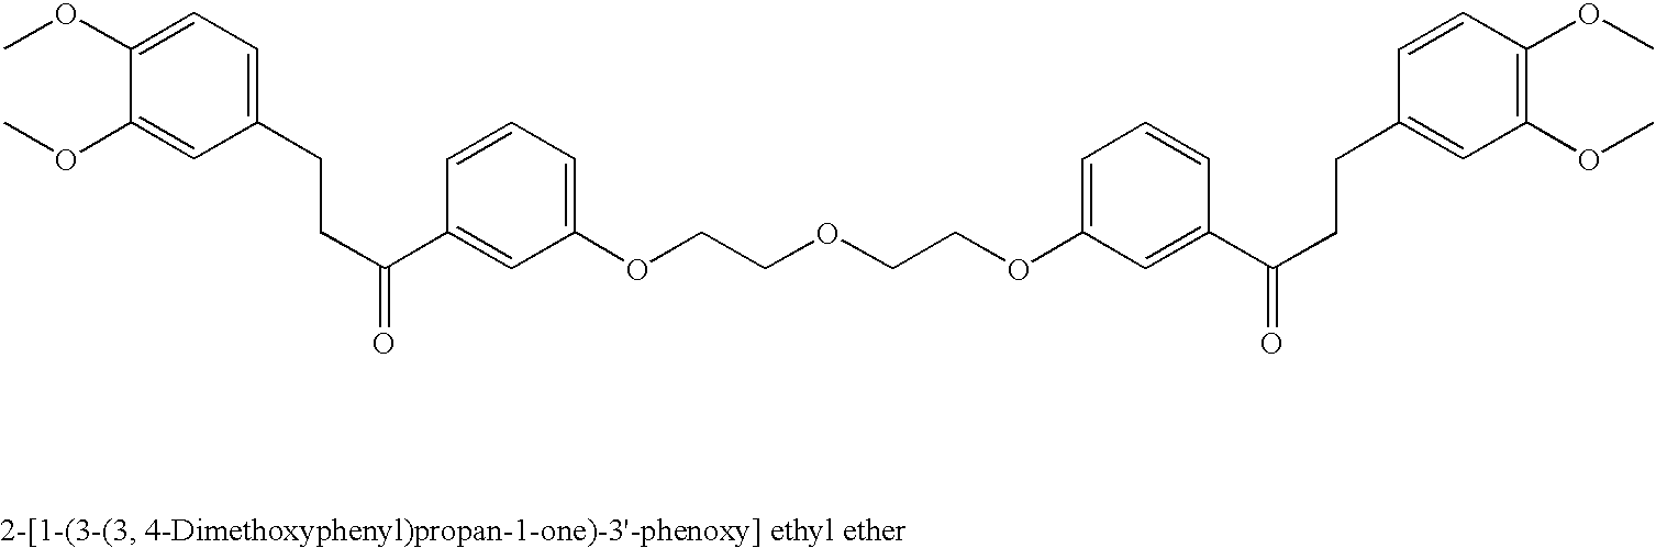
COC1=CC=C(CCC(C2=CC(OCCOCCOC3=CC=CC(C(CCC4=CC(OC)=C(OC)C=C4)=O)=C3)=CC=C2)=O)C=C1OC
